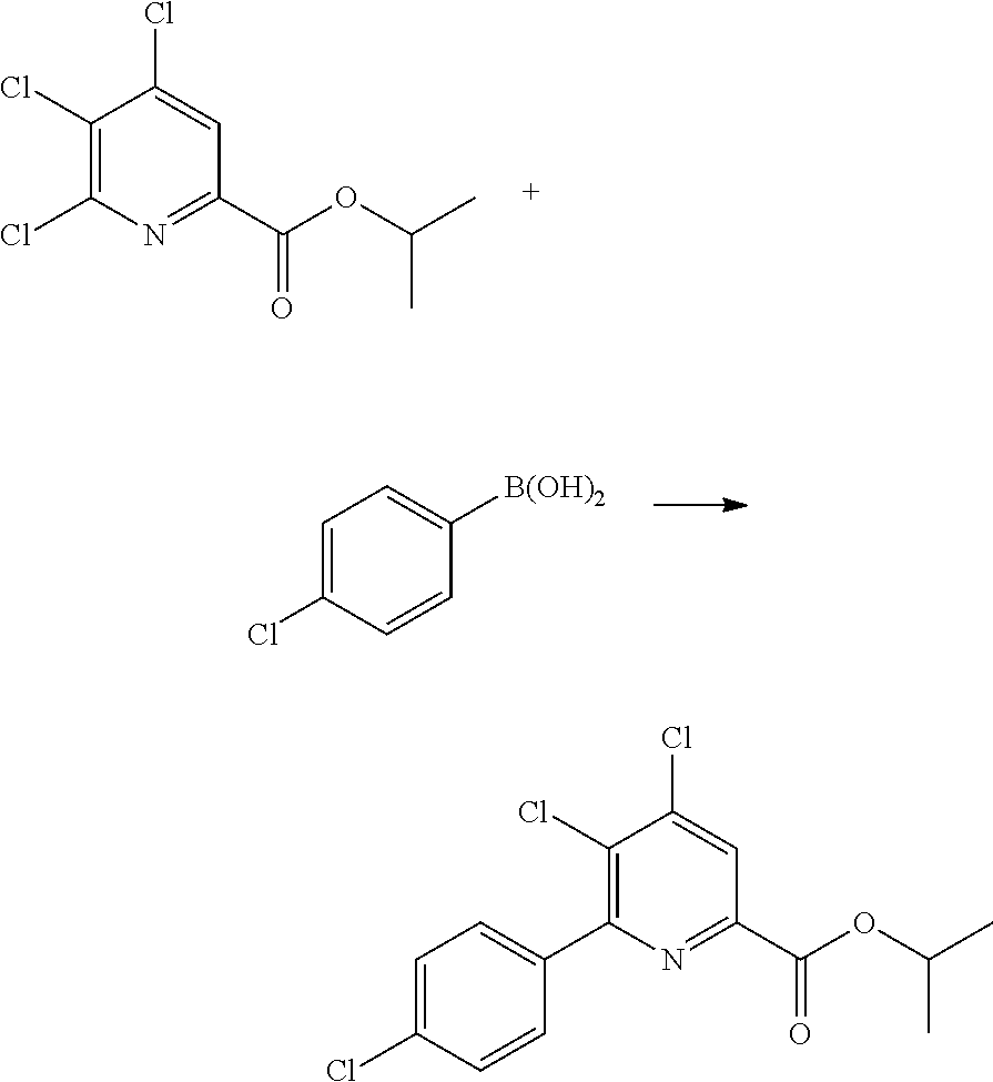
C1(Cl)=C(Cl)N=C(C(OC(C)C)=O)C=C1Cl.C1=C(Cl)C=CC([B(OH)2])=C1.C1(Cl)=C(C2=CC=C(Cl)C=C2)N=C(C(OC(C)C)=O)C=C1Cl
